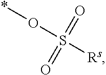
O(*)S(=O)(=O)[Rs]
